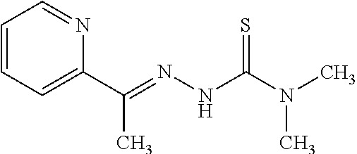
C1=CC=C(C(=NNC(N(C)C)=S)C)N=C1
